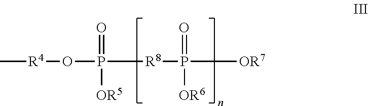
C[R4]OP([R8]P([OR7])([OR6])=O)(=O)[OR5]
